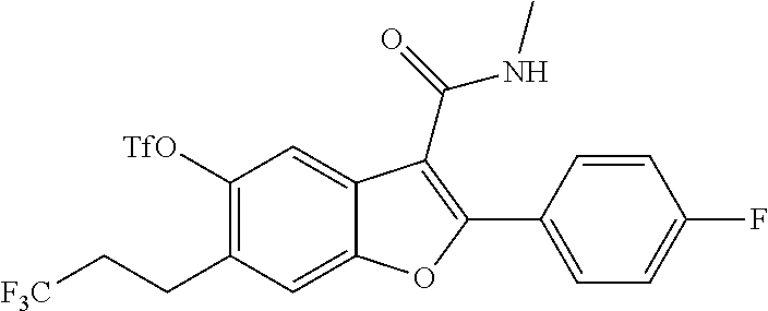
C1([TfO])=C(CC[F3C])C=C2C(=C1)C(C(=O)NC)=C(C1=CC=C(F)C=C1)O2
